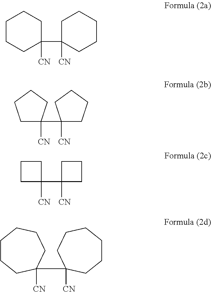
C1CCC(C2([CN])CCCCC2)([CN])CC1.C1C(C2([CN])CCCC2)([CN])CCC1.C1CC(C2([CN])CCC2)([CN])C1.C1CCC(C2([CN])CCCCCC2)([CN])CCC1
